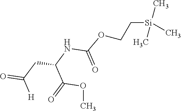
C([Si](C)(C)C)COC(=O)NC(C(OC)=O)CC([H])=O
